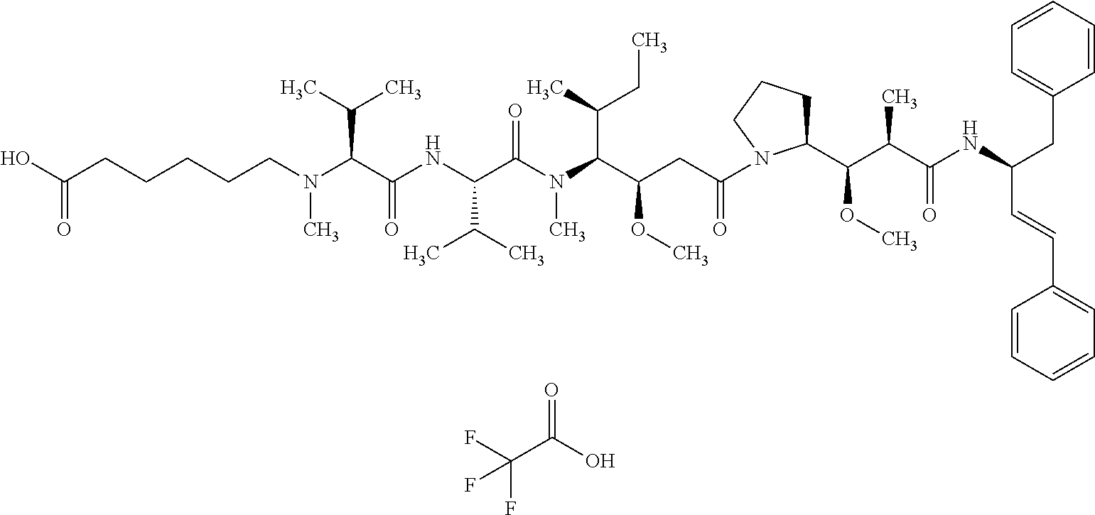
OC(CCCCCN(C(C(NC(C(N(C(C(CC(=O)N1C(C(C(C(NC(CC2=CC=CC=C2)C=CC2=CC=CC=C2)=O)C)OC)CCC1)OC)C(C)CC)C)=O)C(C)C)=O)C(C)C)C)=O.C(C(O)=O)(F)(F)F
